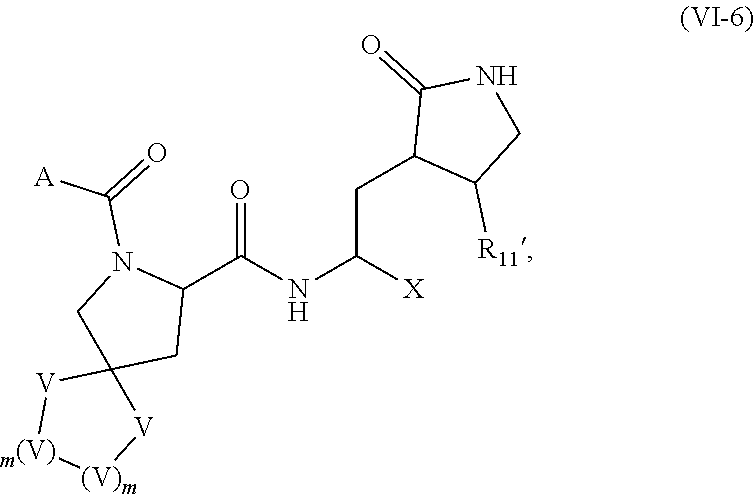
O=C(NC([X])CC1C([R11])CNC1=O)C1N(C(=O)[A])CC2(C1)[V][m(V)][(V)m][V]2
